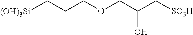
[(OH)3Si]CCCOCC(C[SO3H])O
